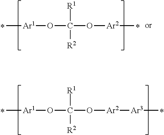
C[Ar1]OC(O[Ar2]C)([R1])[R2].C[Ar1]OC(O[Ar2][Ar3]C)([R1])[R2]
